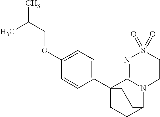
O(C1=CC=C(C23CCC(N4C2=NS(=O)(=O)CC4)CC3)C=C1)CC(C)C
